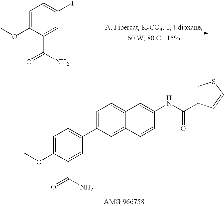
C1=C(OC)C(C(=O)N)=CC(I)=C1.C1=C(OC)C(C(=O)N)=CC(C2=CC=C3C(=C2)C=CC(NC(C2=CSC=C2)=O)=C3)=C1
